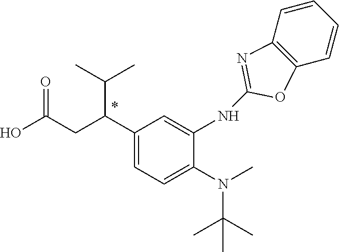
N(C(C)(C)C)(C)C1=CC=C(C(CC(O)=O)C(C)C)C=C1NC1=NC2=C(O1)C=CC=C2
